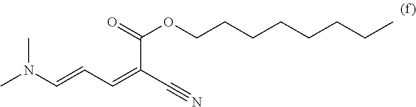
CN(C=CC=C(C#N)C(=O)OCCCCCCCC)C
